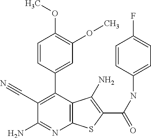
C12=C(C(C3=CC(OC)=C(OC)C=C3)=C(C#N)C(N)=N1)C(N)=C(C(=O)NC1=CC=C(F)C=C1)S2
